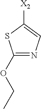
N1=C(OCC)SC([X2])=C1
